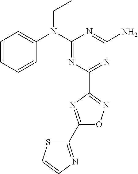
C1=CC=CC(N(C2=NC(C3=NOC(C4=NC=CS4)=N3)=NC(N)=N2)CC)=C1
